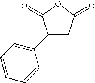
C1(C2=CC=CC=C2)CC(=O)OC1=O
